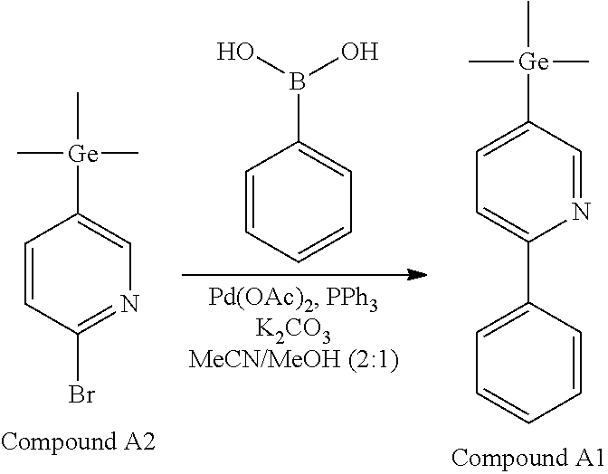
C1=C([Ge](C)(C)C)C=NC(C2=CC=CC=C2)=C1.C1=CC(Br)=NC=C1[Ge](C)(C)C.OB(O)C1=CC=CC=C1
